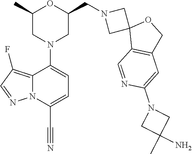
C1(C)CN(C2=CC=C(C#N)N3C2=C(F)C=N3)CC(CN2CC3(C2)C2=C(CO3)C=C(N3CC(C)(N)C3)N=C2)O1
